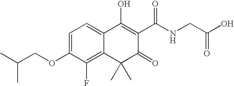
C1=C(OCC(C)C)C(F)=C2C(=C1)C(O)=C(C(NCC(O)=O)=O)C(=O)C2(C)C
